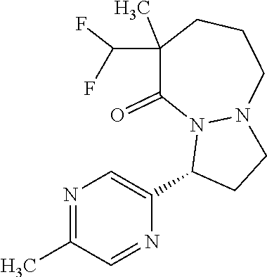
N1=C(C)C=NC(C2CCN3N2C(=O)C(C)(C(F)F)CCC3)=C1
